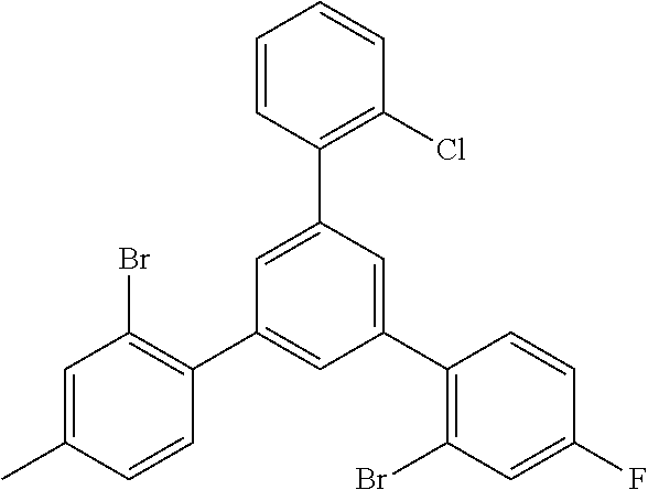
C1=C(C)C=CC(C2=CC(C3=C(Br)C=C(F)C=C3)=CC(C3=C(Cl)C=CC=C3)=C2)=C1Br
